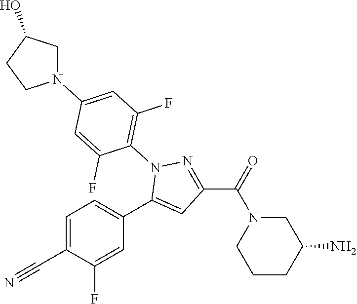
C1=C(C#N)C(F)=CC(C2=CC(C(=O)N3CCCC(N)C3)=NN2C2=C(F)C=C(N3CC(O)CC3)C=C2F)=C1
